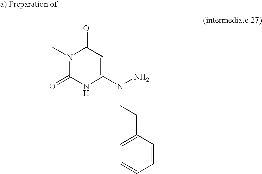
C1(=O)N(C)C(=O)NC(N(N)CCC2=CC=CC=C2)=C1
